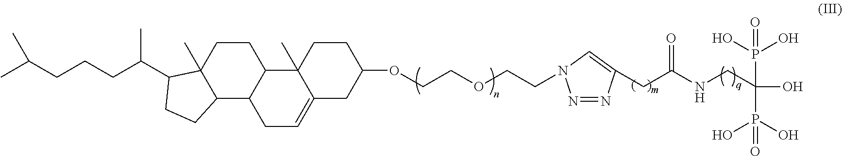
C1CC2(C)C(C3C1C1(C)C(=CC3)CC(OCCOCCN3N=NC(CC(NCC(O)(P(O)(O)=O)P(O)(O)=O)=O)=C3)CC1)CCC2C(CCCC(C)C)C
